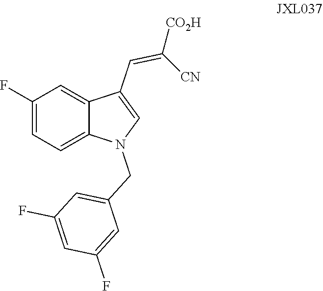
FC1=CC=C2C(=C1)C(C=C([CO2H])[CN])=CN2CC1=CC(F)=CC(F)=C1
